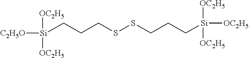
[C2H5O][Si]([OC2H5])([OC2H5])CCCSSCCC[Si]([OC2H5])([OC2H5])[OC2H5]
